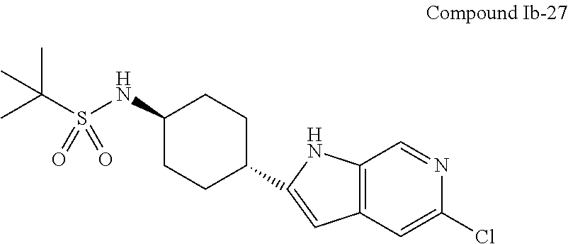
C1(NS(C(C)(C)C)(=O)=O)CCC(C2=CC3=C(C=NC(Cl)=C3)N2)CC1
